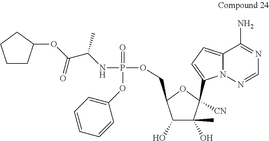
N(P(OCC1C(O)C(O)(C)C([CN])(C2=CC=C3N2N=CN=C3N)O1)(=O)OC1=CC=CC=C1)C(C(OC1CCCC1)=O)C
